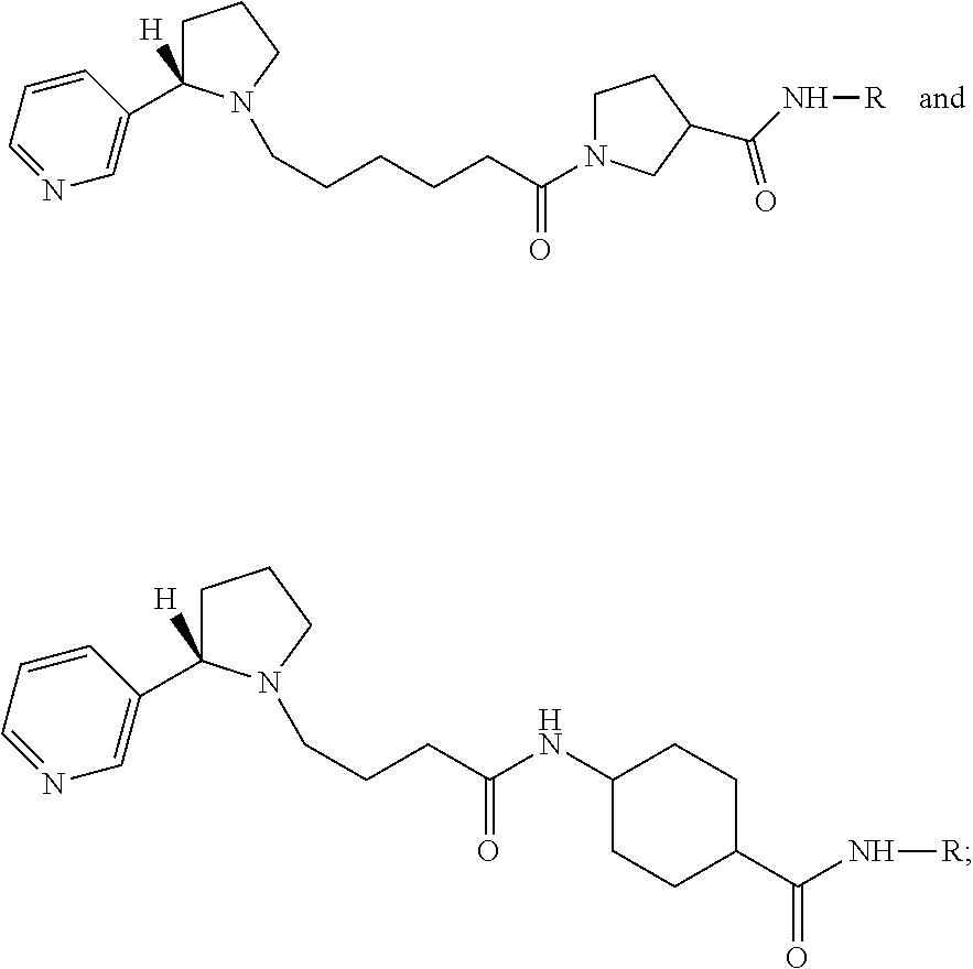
C1=CC(C2([H])CCCN2CCCCCC(N2CCC(C(N[R])=O)C2)=O)=CN=C1.C1=CC(C2([H])CCCN2CCCC(NC2CCC(C(N[R])=O)CC2)=O)=CN=C1
